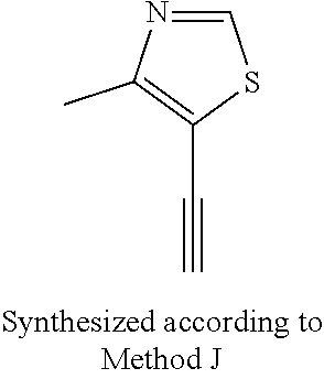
C1=NC(C)=C(C#C)S1
